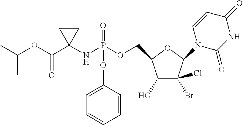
O(C(C1(NP(OCC2C(O)C(Br)(Cl)C(N3C(=O)NC(=O)C=C3)O2)(=O)OC2=CC=CC=C2)CC1)=O)C(C)C
